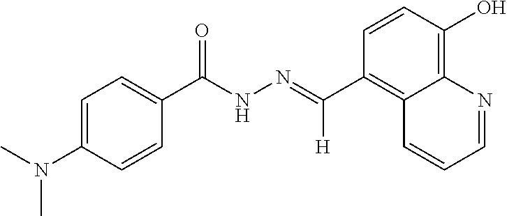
N(C)(C1=CC=C(C(=O)NN=C(C2=C3C(=C(O)C=C2)N=CC=C3)[H])C=C1)C
